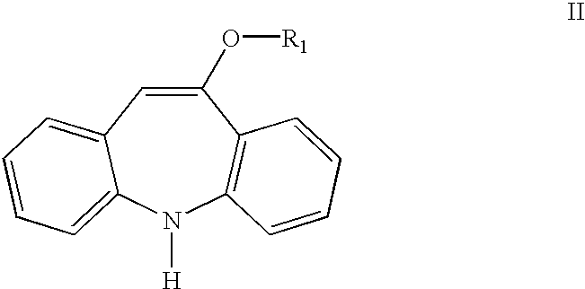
C1(O[R1])=CC2=CC=CC=C2N([H])C2=C1C=CC=C2
